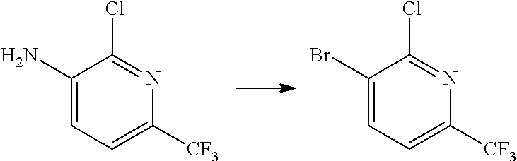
C1(N)=CC=C([CF3])N=C1Cl.C1(Br)=CC=C([CF3])N=C1Cl
